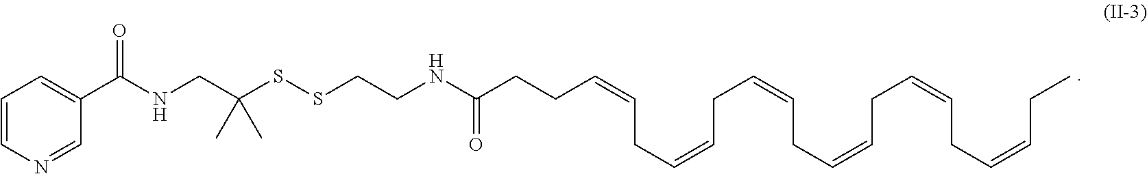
C1=CN=CC(C(NCC(C)(C)SSCCNC(=O)CCC=CCC=CCC=CCC=CCC=CCC=CCC)=O)=C1
